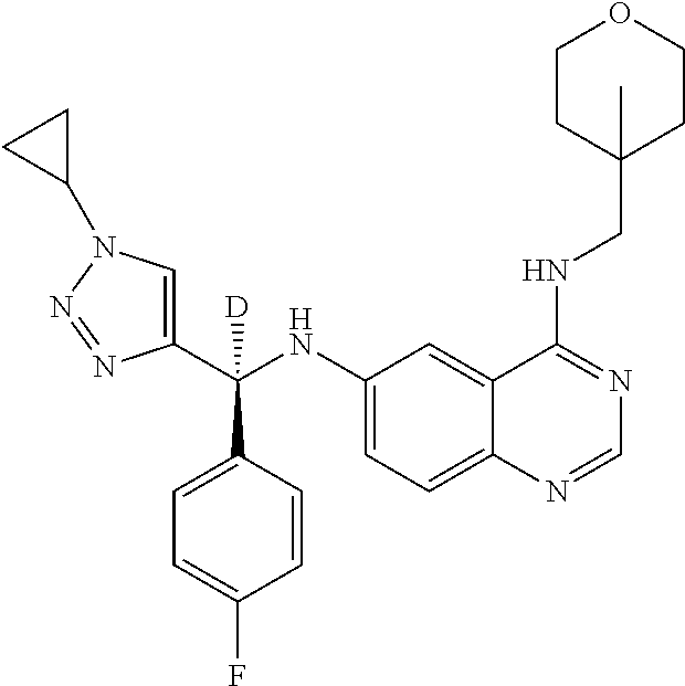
C1(C(NC2=CC=C3C(=C2)C(NCC2(C)CCOCC2)=NC=N3)(C2=CC=C(F)C=C2)[D])=CN(C2CC2)N=N1
